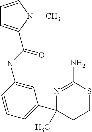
N1=C(N)SCCC1(C)C1=CC=CC(NC(=O)C2=CC=CN2C)=C1
